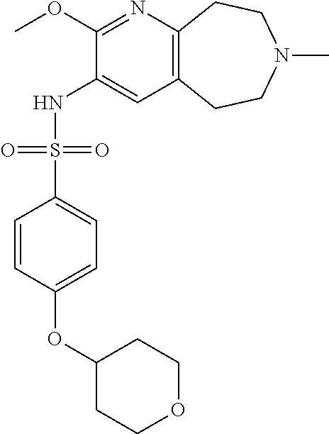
C1(OC)=NC2=C(C=C1NS(C1=CC=C(OC3CCOCC3)C=C1)(=O)=O)CCN(C)CC2
